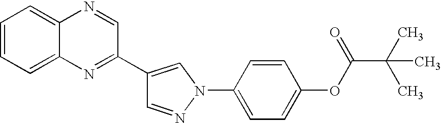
C1=NN(C2=CC=C(OC(C(C)(C)C)=O)C=C2)C=C1C1=NC2=CC=CC=C2N=C1
